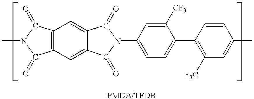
C12=C(C=C3C(=C1)C(=O)N(C1=CC=C(C4=C([F3C])C=C(C)C=C4)C([CF3])=C1)C3=O)C(=O)N(C)C2=O
